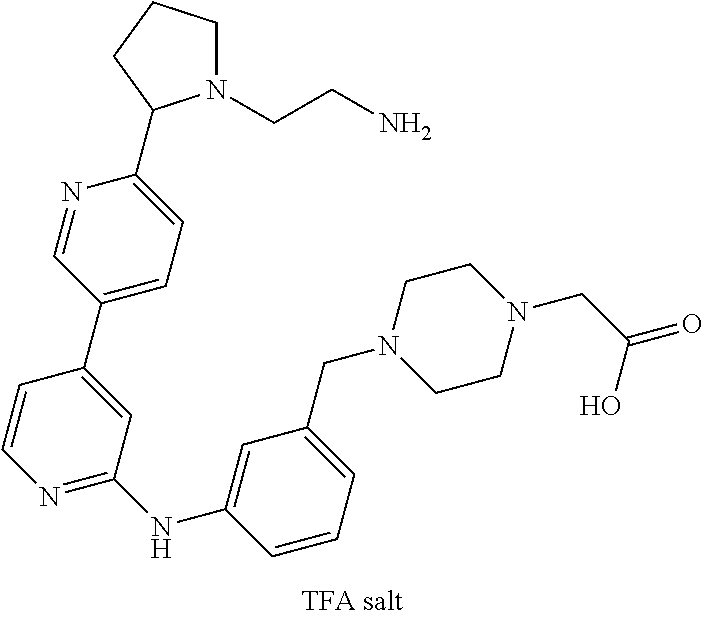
N1(CCN)CCCC1C1=CC=C(C2=CC(NC3=CC(CN4CCN(CC(O)=O)CC4)=CC=C3)=NC=C2)C=N1
